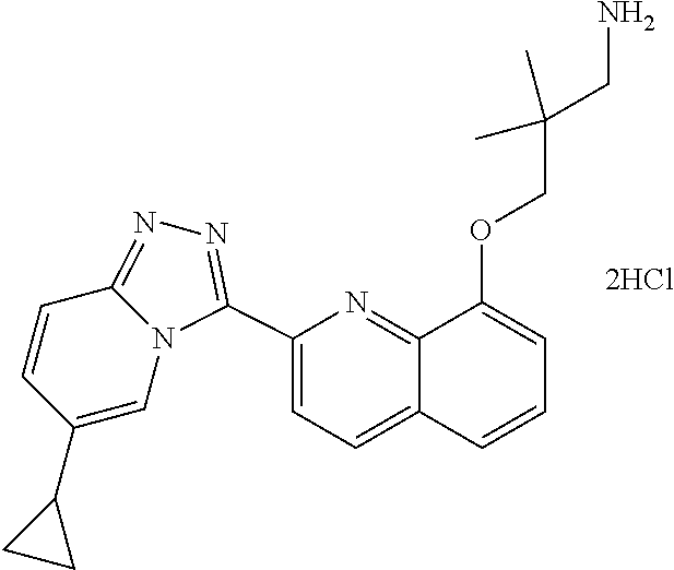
C12=NN=C(C3=CC=C4C(=N3)C(OCC(CN)(C)C)=CC=C4)N1C=C(C1CC1)C=C2
